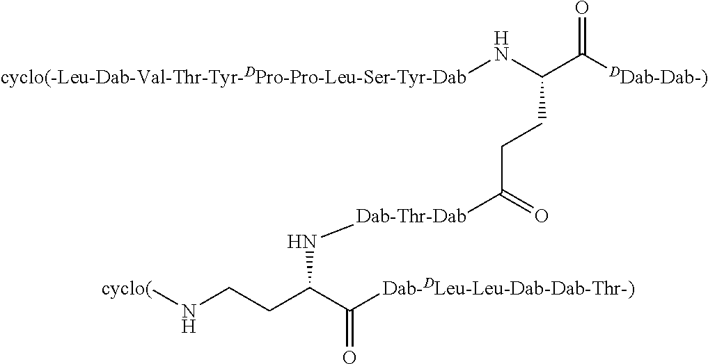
[cyclo(-Leu-Dab-Val-Thr-Tyr-DPro-Pro-Leu-Ser-Tyr-Dab]NC(C([DDab-Dab-)])=O)CCC([Dab-Thr-Dab]NC(CCN[cyclo(])C([Dab-DLeu-Leu-Dab-Dab-Thr-)])=O)=O
